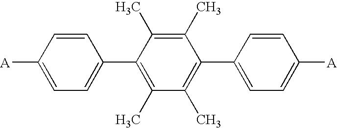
C1=C([A])C=CC(C2=C(C)C(C)=C(C3=CC=C([A])C=C3)C(C)=C2C)=C1
